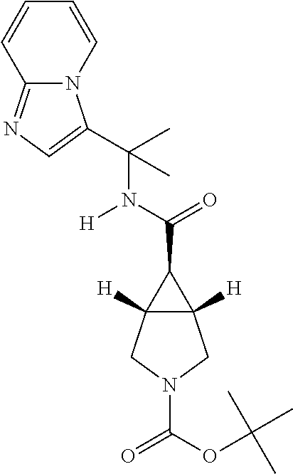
C(C)(N(C(=O)C1C2([H])C1([H])CN(C(OC(C)(C)C)=O)C2)[H])(C)C1=CN=C2N1C=CC=C2
